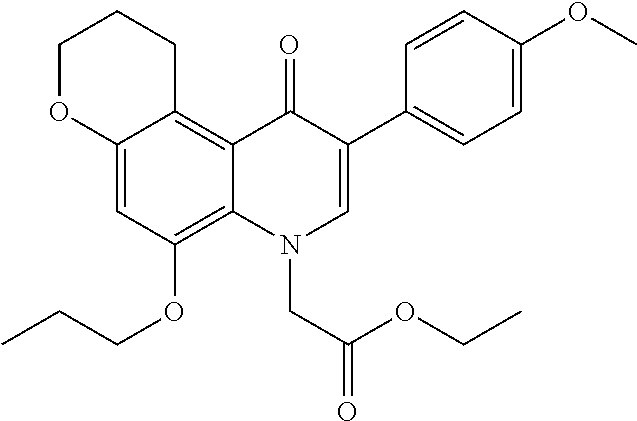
C12=CC(OCCC)=C3C(=C1CCCO2)C(=O)C(C1=CC=C(OC)C=C1)=CN3CC(OCC)=O
